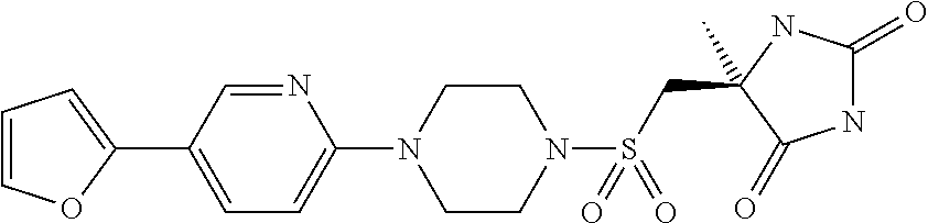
CC1(CS(N2CCN(C3=CC=C(C4=CC=CO4)C=N3)CC2)(=O)=O)NC(=O)NC1=O
